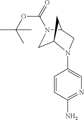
C1=CC(N)=NC=C1N1C2CN(C(=O)OC(C)(C)C)C(C1)C2
